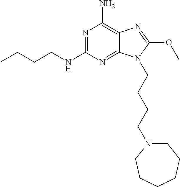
CCCCNC1=NC(N)=C2C(=N1)N(CCCCN1CCCCCC1)C(OC)=N2
